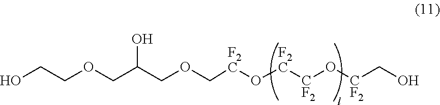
C(COC[F2C]O[F2C][CF2]O[CF2]CO)(COCCO)O
